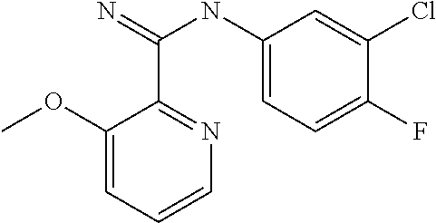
C1(OC)=CC=CN=C1C(=N)NC1=CC=C(F)C(Cl)=C1
